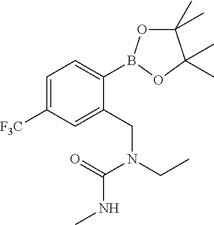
C1=C([F3C])C=C(CN(CC)C(=O)NC)C(B2OC(C)(C)C(C)(C)O2)=C1
